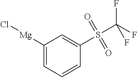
[Mg](C1=CC=CC(S(C(F)(F)F)(=O)=O)=C1)Cl
